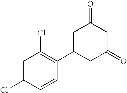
C1C(C2=C(Cl)C=C(Cl)C=C2)CC(=O)CC1=O
